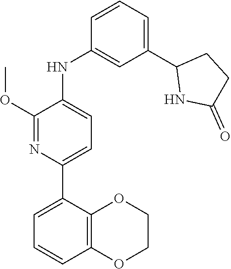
C1(C2=CC=C(NC3=CC(C4NC(=O)CC4)=CC=C3)C(OC)=N2)=CC=CC2=C1OCCO2
